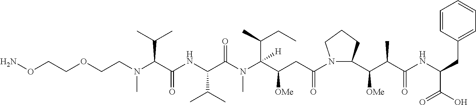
C(OCCN(C(C(NC(C(N(C(C(CC(N1C(C(C(C(NC(C(O)=O)CC2=CC=CC=C2)=O)C)[OMe])CCC1)=O)[OMe])(C(CC)C)[H])C)=O)C(C)C)=O)C(C)C)C)CON
